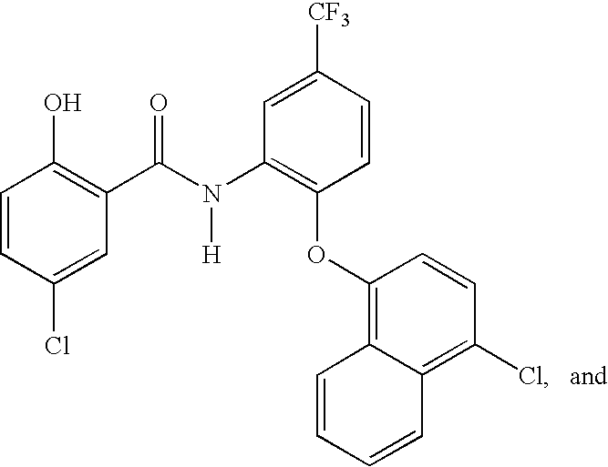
C1=CC(Cl)=CC(C(N(C2=C(OC3=C4C(=C(Cl)C=C3)C=CC=C4)C=CC([CF3])=C2)[H])=O)=C1O
